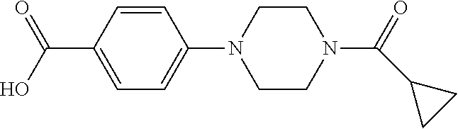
C1=CC(C(O)=O)=CC=C1N1CCN(C(C2CC2)=O)CC1
